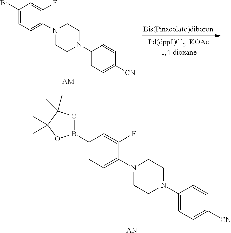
C1(Br)=CC=C(N2CCN(C3=CC=C([CN])C=C3)CC2)C(F)=C1.[AM].C1(B2OC(C)(C)C(C)(C)O2)=CC=C(N2CCN(C3=CC=C([CN])C=C3)CC2)C(F)=C1.[AN]
